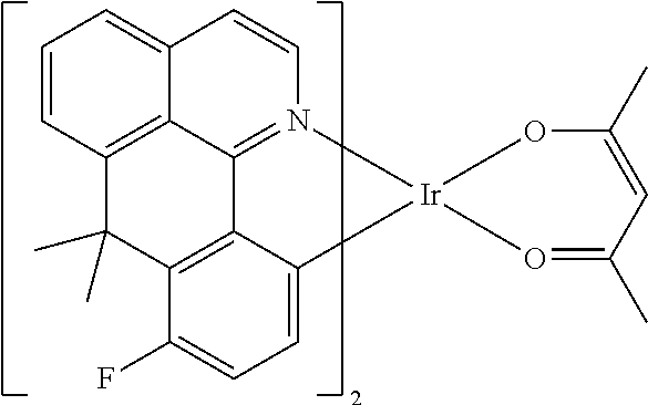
C12=CC=CC3=C1C1=N(C=C2)[Ir]2(C4=CC=C(F)C(=C14)C3(C)C)OC(C)=CC(C)=O2
